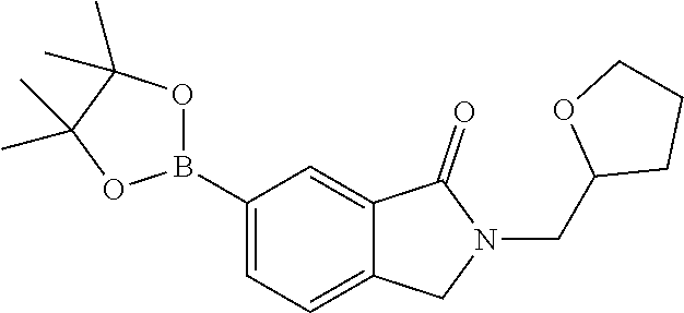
C1(B2OC(C)(C)C(C)(C)O2)=CC=C2C(=C1)C(=O)N(CC1CCCO1)C2
